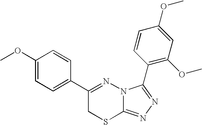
C1=C(OC)C=CC(C2=NN3C(=NN=C3C3=C(OC)C=C(OC)C=C3)SC2)=C1
